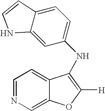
N(C1=C([H])OC2=CN=CC=C21)C1=CC=C2C(=C1)NC=C2
